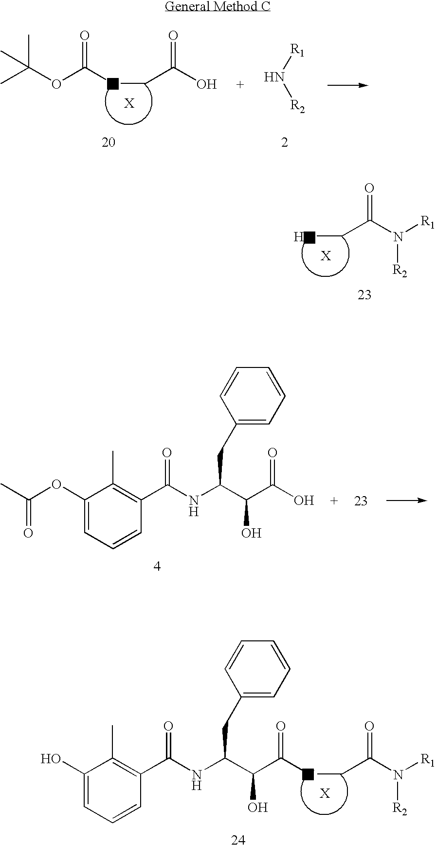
N([R1])[R2].CC(OC(NCC(O)=O)=O)(C)C.NCC(N([R1])[R2])=O.C1(OC(C)=O)=CC=CC(C(NC(C(C(O)=O)O)CC2=CC=CC=C2)=O)=C1C.C1(O)=CC=CC(C(NC(C(C(=O)NCC(=O)N([R1])[R2])O)CC2=CC=CC=C2)=O)=C1C
